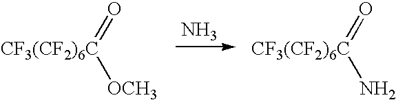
O=[CF3(CF2)6C][OCH3].N.O=[CF3(CF2)6C]N
